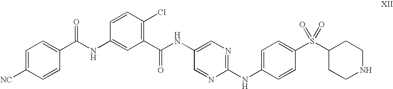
C(NC1=CC(C(NC2=CN=C(NC3=CC=C(S(C4CCNCC4)(=O)=O)C=C3)N=C2)=O)=C(Cl)C=C1)(=O)C1=CC=C([NC])C=C1
